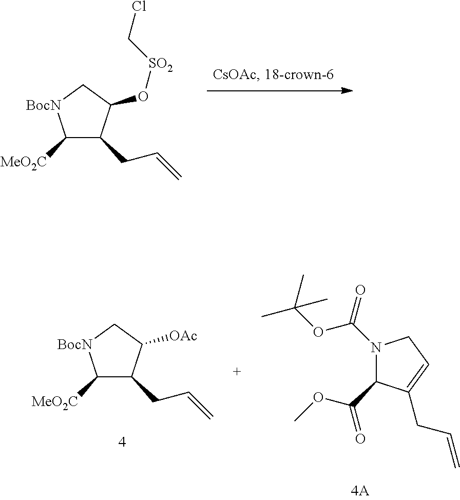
N1(C(=O)OC(C)(C)C)C(C(=O)OC)C(CC=C)=CC1.C1([MeO2C])C(CC=C)C([OAc])C[BocN]1.C1([MeO2C])C(CC=C)C(O[SO2]CCl)C[BocN]1
